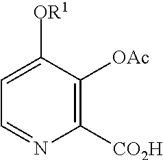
C1=C([OR1])C([OAc])=C([CO2H])N=C1
